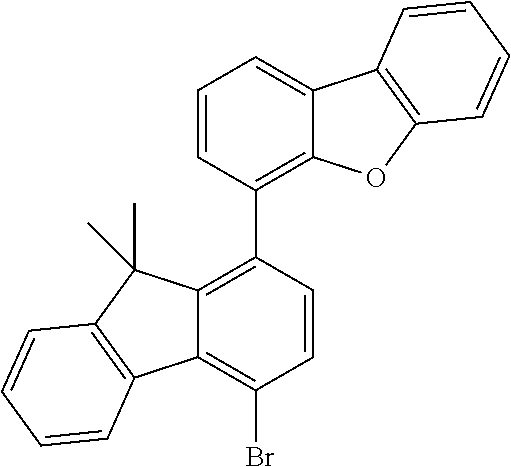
C12=C(Br)C=CC(C3=C4C(=CC=C3)C3=C(O4)C=CC=C3)=C1C(C)(C)C1=C2C=CC=C1
